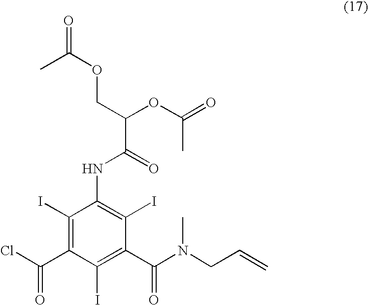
C1(I)=C(C(Cl)=O)C(I)=C(C(N(CC=C)C)=O)C(I)=C1NC(C(OC(=O)C)COC(=O)C)=O
